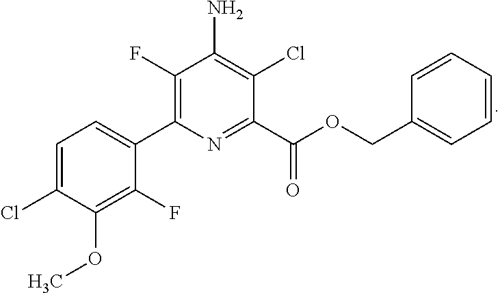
C1=C(Cl)C(OC)=C(F)C(C2=C(F)C(N)=C(Cl)C(C(=O)OCC3=CC=CC=C3)=N2)=C1
